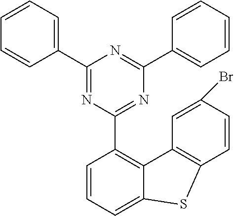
C1(C2=CC=CC=C2)=NC(C2=C3C(=CC=C2)SC2=C3C=C(Br)C=C2)=NC(C2=CC=CC=C2)=N1
